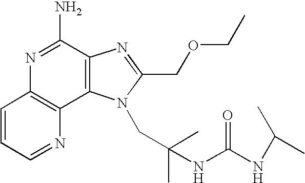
C1=CC=NC2=C1N=C(N)C1=C2N(CC(C)(C)NC(=O)NC(C)C)C(COCC)=N1
